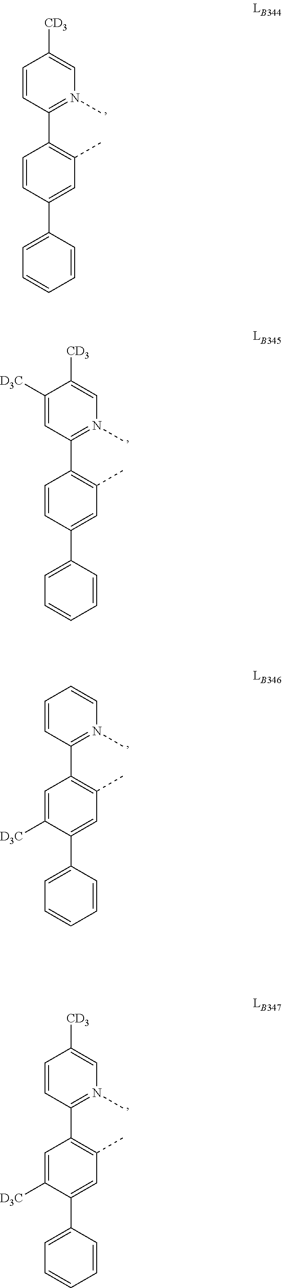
C1=CC(C2=N(C)C=C([CD3])C=C2)=C(C)C=C1C1=CC=CC=C1.C1=CC(C2=N(C)C=C([CD3])C([D3C])=C2)=C(C)C=C1C1=CC=CC=C1.C1([D3C])=CC(C2=N(C)C=CC=C2)=C(C)C=C1C1=CC=CC=C1.C1([D3C])=CC(C2=N(C)C=C([CD3])C=C2)=C(C)C=C1C1=CC=CC=C1
